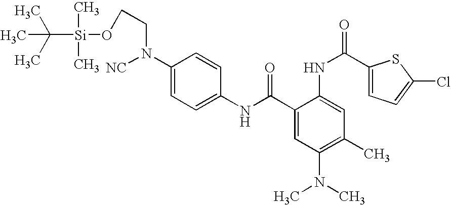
C1(NC(=O)C2=CC(N(C)C)=C(C)C=C2NC(=O)C2=CC=C(Cl)S2)=CC=C(N(CCO[Si](C(C)(C)C)(C)C)[NC])C=C1
